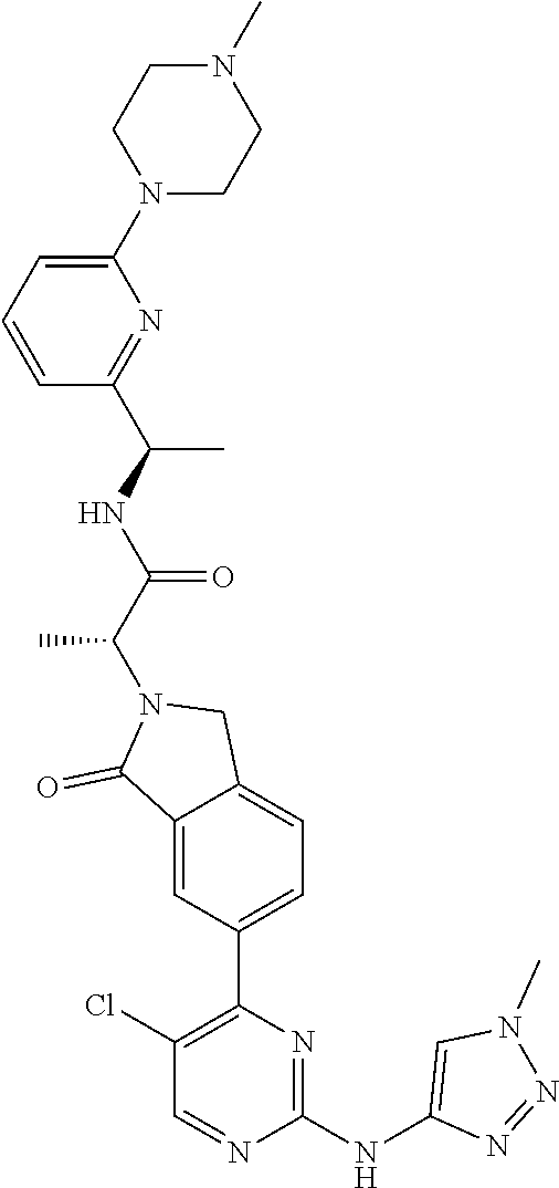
C1(NC2=CN(C)N=N2)=NC(C2=CC=C3C(=C2)C(=O)N(C(C(NC(C)C2=NC(N4CCN(C)CC4)=CC=C2)=O)C)C3)=C(Cl)C=N1
